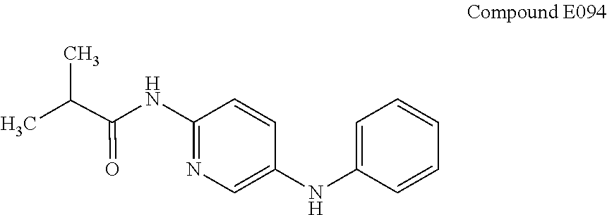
C(C(NC1=NC=C(NC2=CC=CC=C2)C=C1)=O)(C)C
